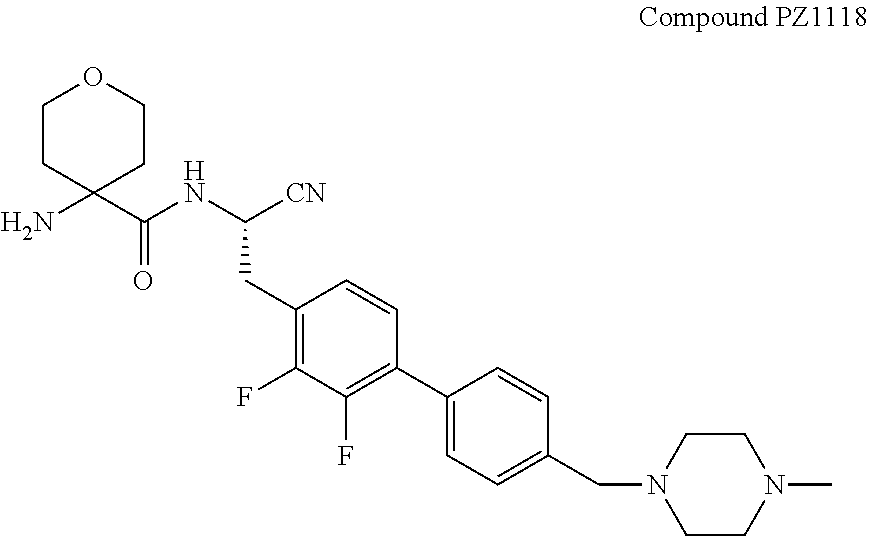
C1CN(C)CCN1CC1=CC=C(C2=C(F)C(F)=C(CC(NC(=O)C3(N)CCOCC3)[CN])C=C2)C=C1
